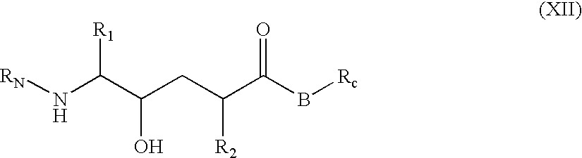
[RN]NC([R1])C(O)CC([R2])C(=O)B[Rc]
